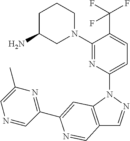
C12=C(N(C3=CC=C(C(F)(F)F)C(N4CCCC(N)C4)=N3)N=C1)C=C(C1=NC(C)=CN=C1)N=C2
